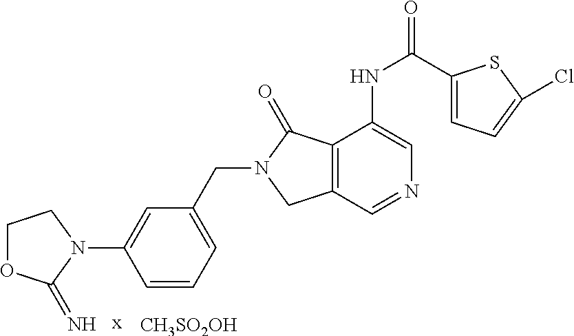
C1OC(=N)N(C2=CC(CN3CC4=C(C3=O)C(NC(C3=CC=C(Cl)S3)=O)=CN=C4)=CC=C2)C1.[x].[CH3SO2OH]
